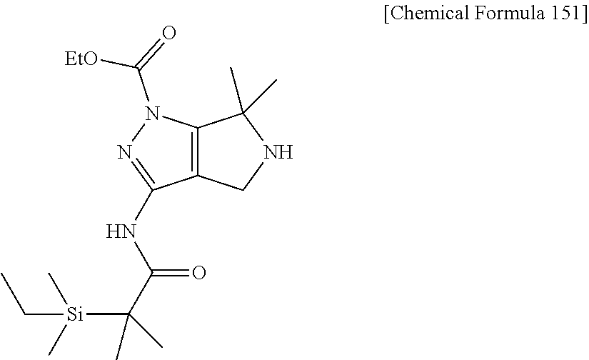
C12=C(CNC1(C)C)C(NC(C([Si](CC)(C)C)(C)C)=O)=NN2C([EtO])=O
